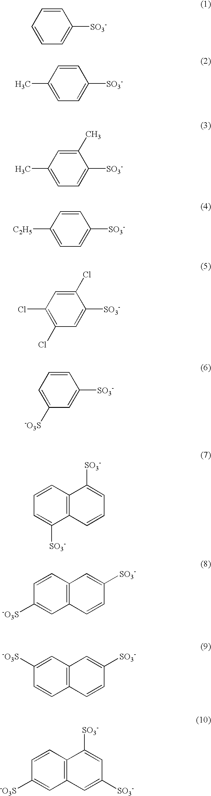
C12=C(C=CC([-O3S])=C1)C=C([SO3-])C=C2.C12=C(C=C([-O3S])C=C1)C=C([SO3-])C=C2.C12=C(C=CC([-O3S])=C1)C([SO3-])=CC([SO3-])=C2.C1=CC=C([SO3-])C=C1.C1(C)=CC=C([SO3-])C=C1.C1(C)=CC=C([SO3-])C(C)=C1.C1([C2H5])=CC=C([SO3-])C=C1.C1(Cl)=C(Cl)C=C([SO3-])C(Cl)=C1.C1=C([-O3S])C=C([SO3-])C=C1.C12=C(C=CC=C1[SO3-])C([SO3-])=CC=C2
